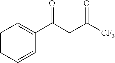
C1=CC=CC(C(CC([CF3])=O)=O)=C1
